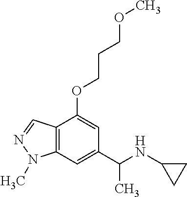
C12=C(C=NN1C)C(OCCCOC)=CC(C(NC1CC1)C)=C2
